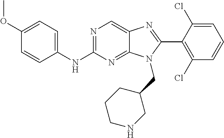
N(C1=NC=C2C(=N1)N(CC1CCCNC1)C(C1=C(Cl)C=CC=C1Cl)=N2)C1=CC=C(OC)C=C1
